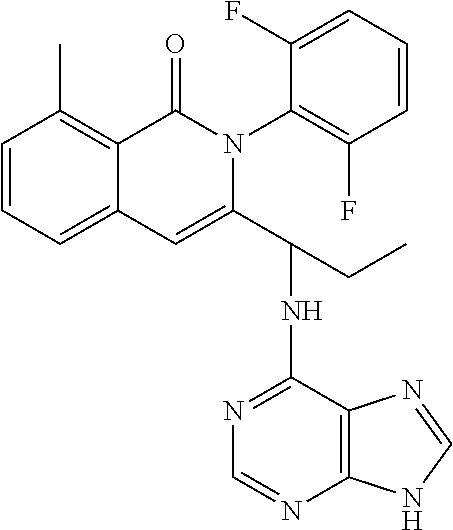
C1=CC=C2C(=C1C)C(=O)N(C1=C(F)C=CC=C1F)C(C(NC1=NC=NC3=C1N=CN3)CC)=C2
